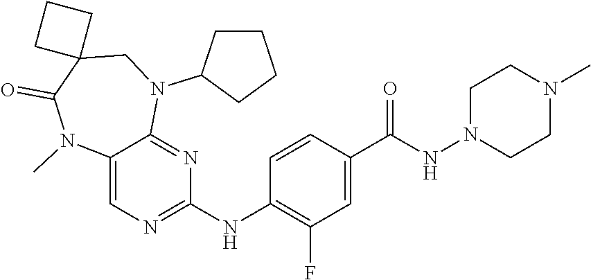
C12=CN=C(NC3=C(F)C=C(C(NN4CCN(C)CC4)=O)C=C3)N=C1N(C1CCCC1)CC1(C(=O)N2C)CCC1
